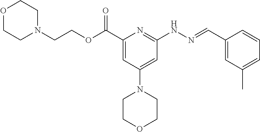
C(C1=CC(N2CCOCC2)=CC(NN=CC2=CC(C)=CC=C2)=N1)(OCCN1CCOCC1)=O
